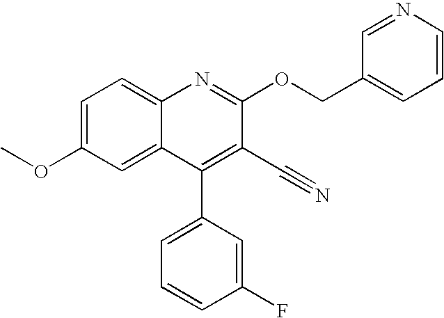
C1=C(OC)C=C2C(=C1)N=C(OCC1=CC=CN=C1)C(C#N)=C2C1=CC=CC(F)=C1
